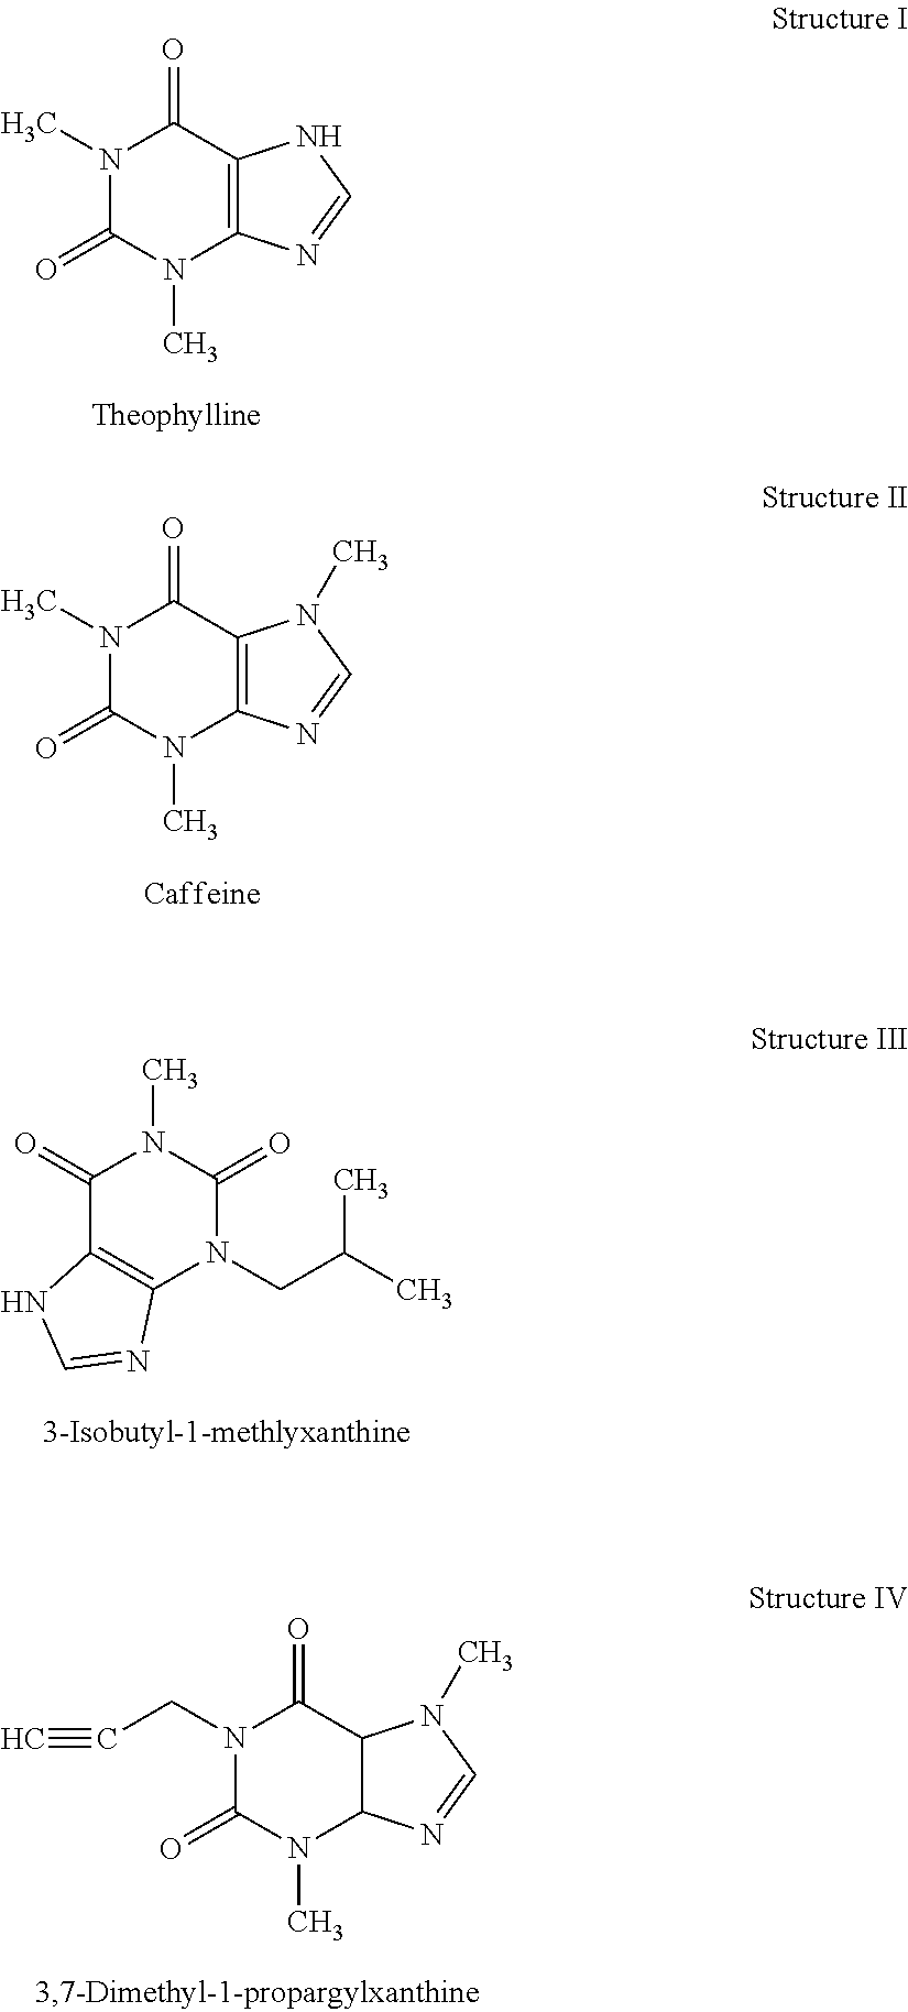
N1(CC#C)C(=O)N(C)C2C(C1=O)N(C)C=N2.C1(=O)C2=C(N(CC(C)C)C(=O)N1C)N=CN2.N1(C)C(=O)N(C)C2=C(C1=O)N(C)C=N2.N1(C)C(=O)N(C)C2=C(C1=O)NC=N2
